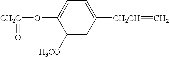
O([CH2C]=O)C1=CC=C([CH2CH]=C)C=C1[H3CO]
